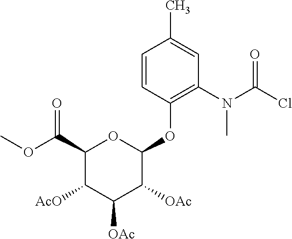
C1=CC(OC2OC(C(OC)=O)C([AcO])C([OAc])C2[OAc])=C(N(C(Cl)=O)C)C=C1C
